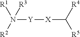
[R2]N([Y][X]C([R5])[R4])([R3])[R1]
